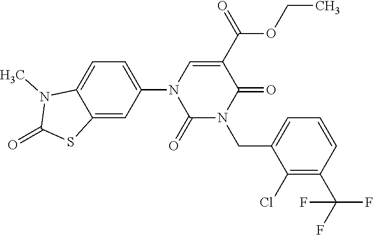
C12=CC(N3C(=O)N(CC4=CC=CC(C(F)(F)F)=C4Cl)C(=O)C(C(=O)OCC)=C3)=CC=C1N(C)C(=O)S2
